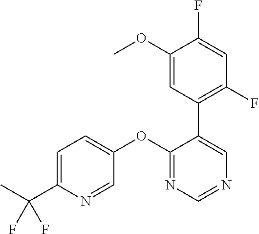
C1=C(C(C)(F)F)N=CC(OC2=NC=NC=C2C2=C(F)C=C(F)C(OC)=C2)=C1
